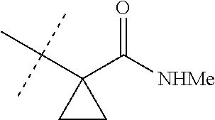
O=C([NHMe])C1(C(C)(C)C)CC1
